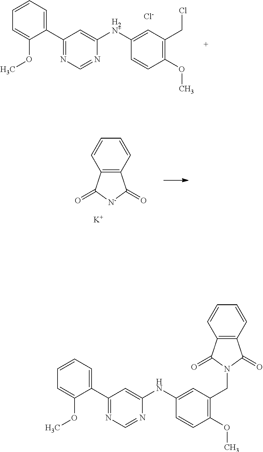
C1(C2=NC=NC([H2N+]C3=CC(CCl)=C(OC)C=C3)=C2)=CC=CC=C1OC.[Cl-].C12=C(C=CC=C1)C(=O)[N-]C2=O.[K].C1(C2=NC=NC(NC3=CC(CN4C(=O)C5=C(C=CC=C5)C4=O)=C(OC)C=C3)=C2)=CC=CC=C1OC
